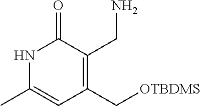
N1C(C)=CC(C[OTBDMS])=C(CN)C1=O
